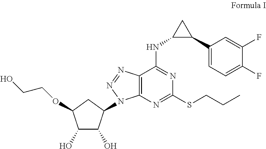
C1(O)C(O)C(N2C3=C(C(NC4C(C5=CC=C(F)C(F)=C5)C4)=NC(SCCC)=N3)N=N2)CC1OCCO
